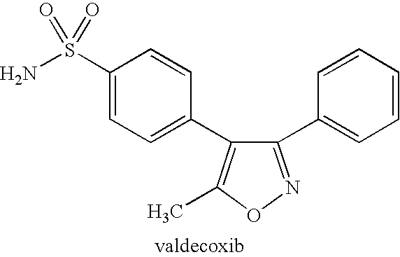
NS(C1=CC=C(C2=C(C)ON=C2C2=CC=CC=C2)C=C1)(=O)=O
